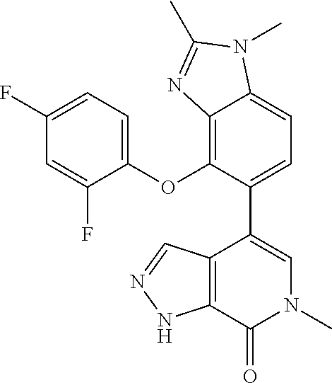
C12=C(C(=O)N(C)C=C1C1=CC=C3C(=C1OC1=CC=C(F)C=C1F)N=C(C)N3C)NN=C2
